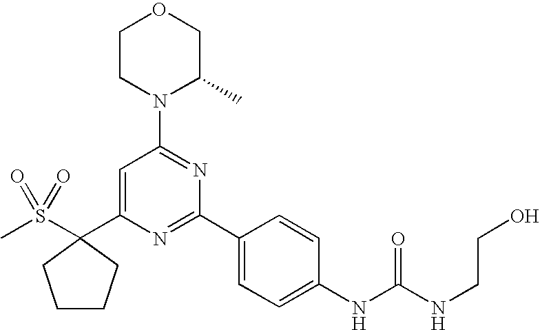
C1=C(C2(S(C)(=O)=O)CCCC2)N=C(C2=CC=C(NC(NCCO)=O)C=C2)N=C1N1C(C)COCC1
